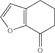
C12=C(C(=O)CCC1)OC=C2
